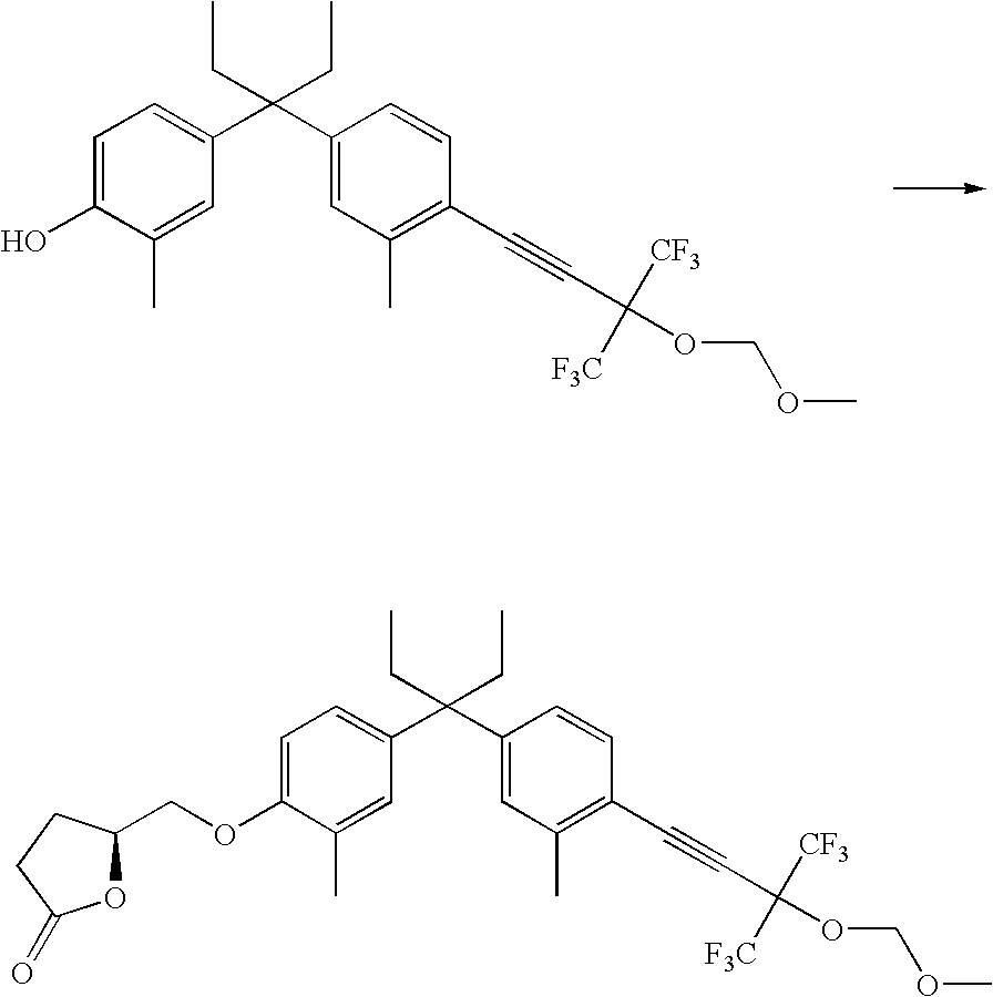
C1=C(O)C(C)=CC(C(C2=CC(C)=C(C#CC([F3C])([CF3])OCOC)C=C2)(CC)CC)=C1.C1=C(OCC2OC(=O)CC2)C(C)=CC(C(C2=CC(C)=C(C#CC([F3C])([CF3])OCOC)C=C2)(CC)CC)=C1
